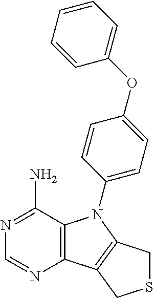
C12=C(C(N)=NC=N1)N(C1=CC=C(OC3=CC=CC=C3)C=C1)C1=C2CSC1
